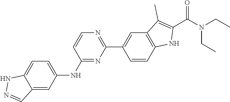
C1(NC2=CC=C3NN=CC3=C2)=NC(C2=CC3=C(C=C2)NC(C(N(CC)CC)=O)=C3C)=NC=C1
